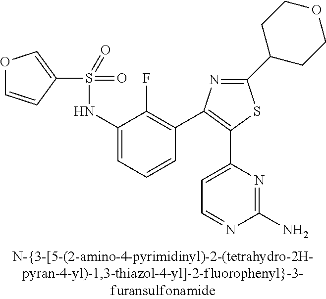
C1(C2=C(C3=C(F)C(NS(=O)(=O)C4=COC=C4)=CC=C3)N=C(C3CCOCC3)S2)=CC=NC(N)=N1
